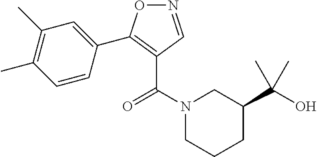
N1=CC(C(N2CCCC(C(O)(C)C)C2)=O)=C(C2=CC(C)=C(C)C=C2)O1
